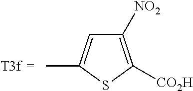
C1([NO2])=C([CO2H])SC(C)=C1
